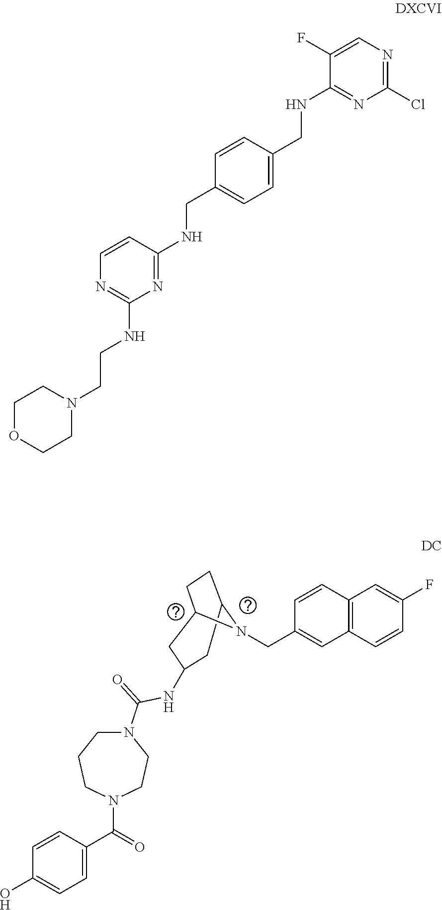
C12=C(C=CC(F)=C1)C=C(CN1C3CCC1CC(NC(=O)N1CCCN(C(=O)C4=CC=C(O)C=C4)CC1)C3)C=C2.C1(Cl)=NC=C(F)C(NCC2=CC=C(CNC3=NC(NCCN4CCOCC4)=NC=C3)C=C2)=N1
